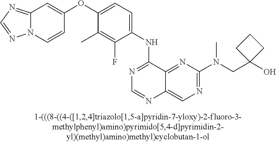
C1(OC2=CC=C(NC3=NC=NC4=CN=C(N(CC5(O)CCC5)C)N=C34)C(F)=C2C)=CC2=NC=NN2C=C1
